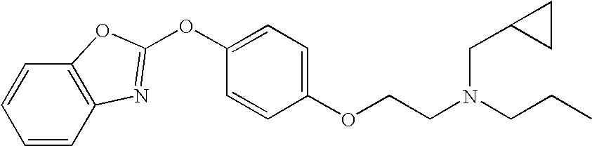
C1=CC2=C(C=C1)OC(OC1=CC=C(OCCN(CCC)CC3CC3)C=C1)=N2
